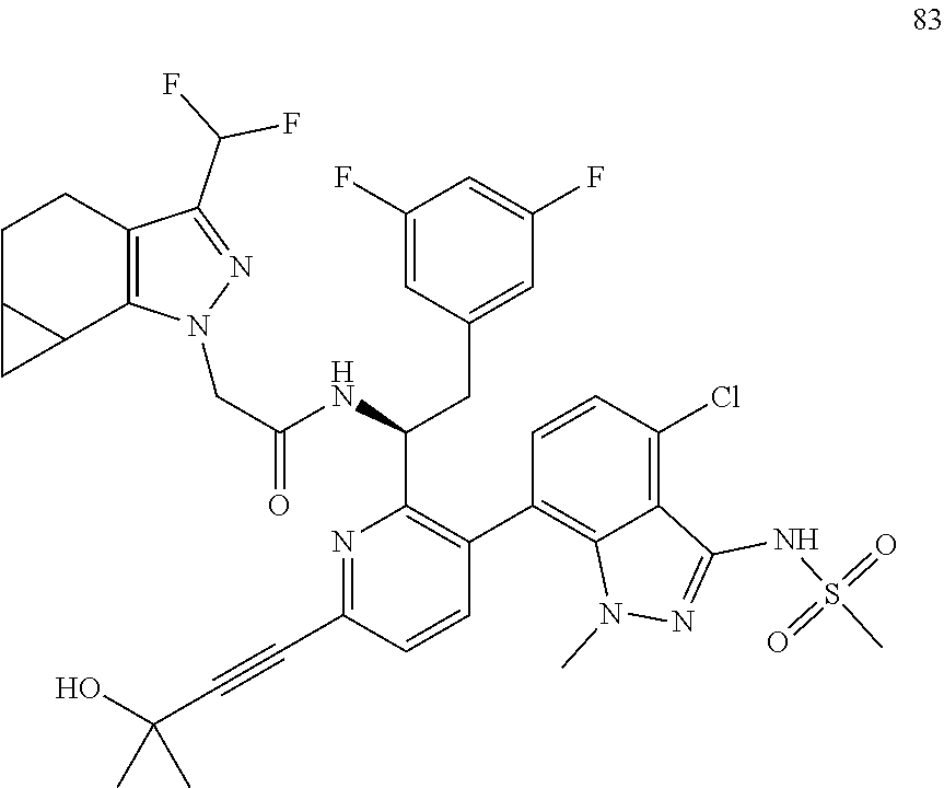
C1=CC(Cl)=C2C(=C1C1=C(C(CC3=CC(F)=CC(F)=C3)NC(=O)CN3C4=C(C(C(F)F)=N3)CCC3C4C3)N=C(C#CC(O)(C)C)C=C1)N(C)N=C2NS(C)(=O)=O
